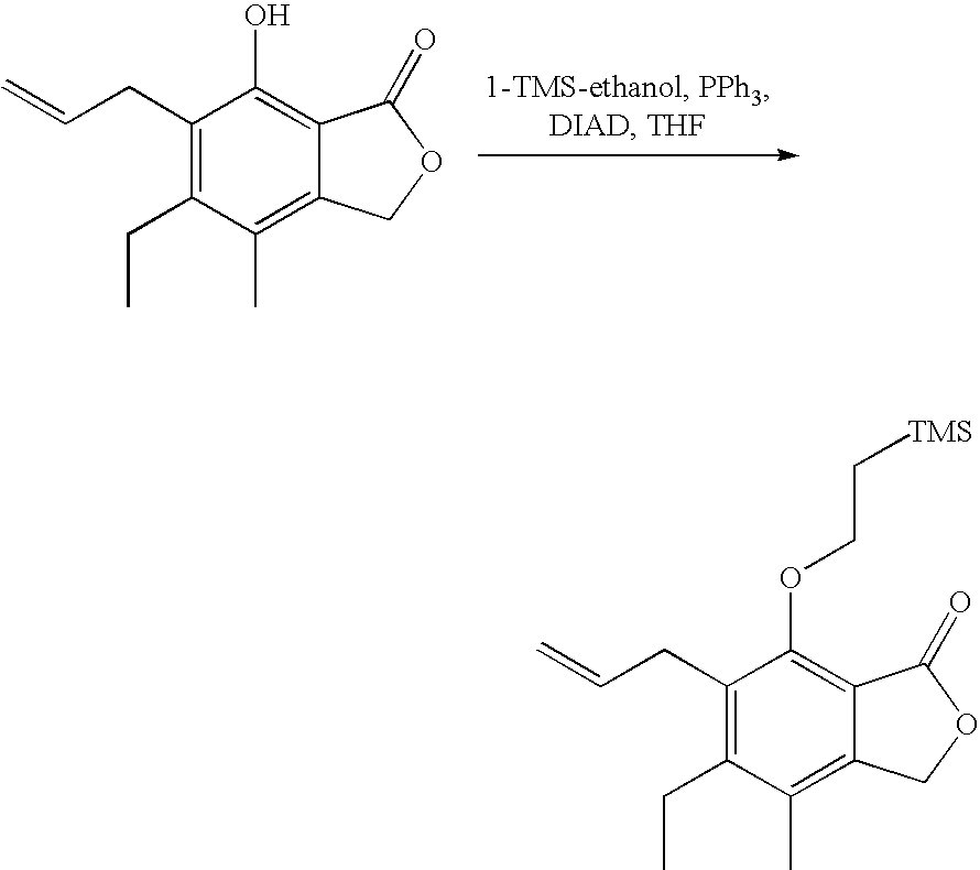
C1(CC=C)=C(CC)C(C)=C2C(=C1O)C(=O)OC2.C1(CC=C)=C(CC)C(C)=C2C(=C1OCC[TMS])C(=O)OC2
